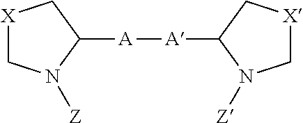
C1([A][A]C2N([Z])C[X]C2)C[X]CN1[Z]
